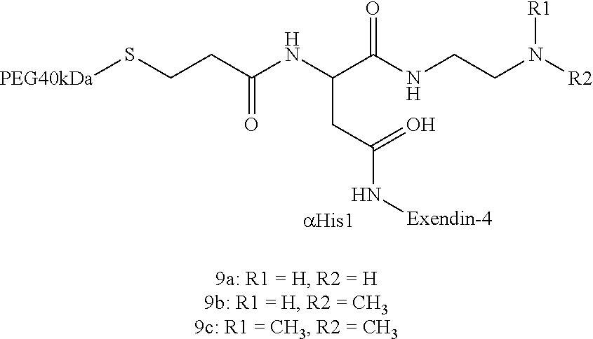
C(CC(=O)N[Exendin-4])(C(NCCN([R2])[R1])=O)NC(CCS[PEG40kDa])=O
